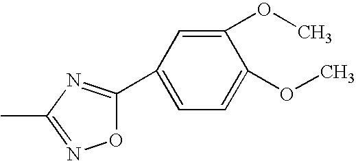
O1C(C2=CC=C(OC)C(OC)=C2)=NC(C)=N1
